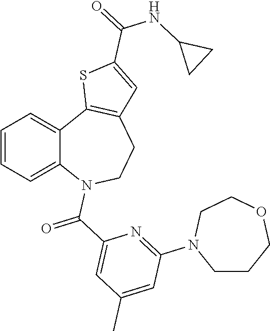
C1=CC=C2C(=C1)C1=C(CCN2C(C2=CC(C)=CC(N3CCCOCC3)=N2)=O)C=C(C(NC2CC2)=O)S1
